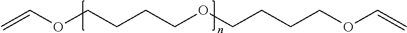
C(OC=C)CCCOCCCCOC=C
